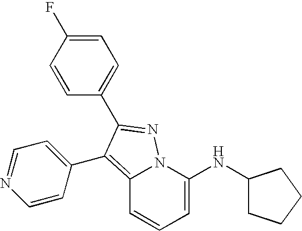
C12=C(C3=CC=NC=C3)C(C3=CC=C(F)C=C3)=NN1C(NC1CCCC1)=CC=C2
